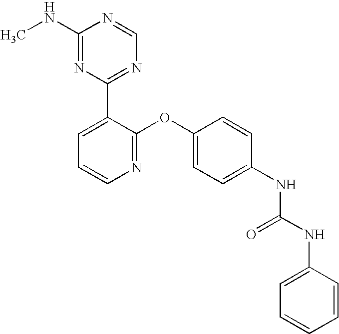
C1(NC)=NC(C2=CC=CN=C2OC2=CC=C(NC(NC3=CC=CC=C3)=O)C=C2)=NC=N1
